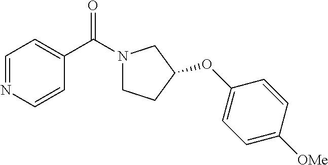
C1=NC=CC(C(N2CCC(OC3=CC=C([OMe])C=C3)C2)=O)=C1
